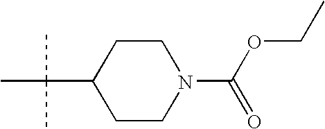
C1CN(C(=O)OCC)CCC1C(C)(C)C
